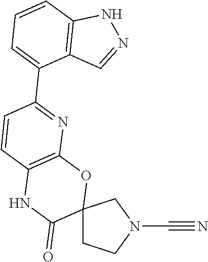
C12(CCN(C#N)C1)OC1=C(NC2=O)C=CC(C2=CC=CC3=C2C=NN3)=N1
